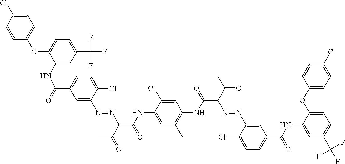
C1=CC(Cl)=CC=C1OC1=CC=C(C(F)(F)F)C=C1NC(=O)C1=CC=C(Cl)C(N=NC(C(NC2=CC(C)=C(NC(C(C(=O)C)N=NC3=CC(C(NC4=CC(C(F)(F)F)=CC=C4OC4=CC=C(Cl)C=C4)=O)=CC=C3Cl)=O)C=C2Cl)=O)C(=O)C)=C1
